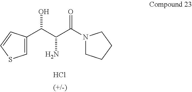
C1=C(C(C(C(N2CCCC2)=O)N)O)C=CS1.Cl
